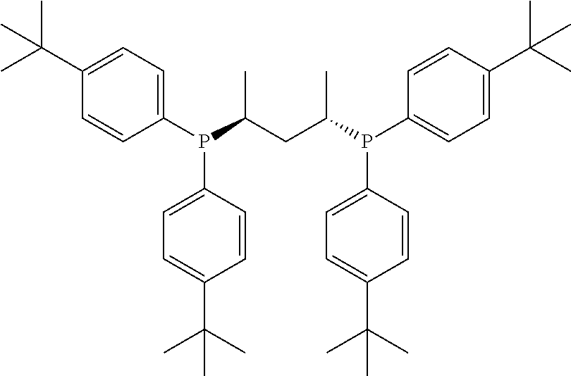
C1=CC(P(C(CC(P(C2=CC=C(C(C)(C)C)C=C2)C2=CC=C(C(C)(C)C)C=C2)C)C)C2=CC=C(C(C)(C)C)C=C2)=CC=C1C(C)(C)C
